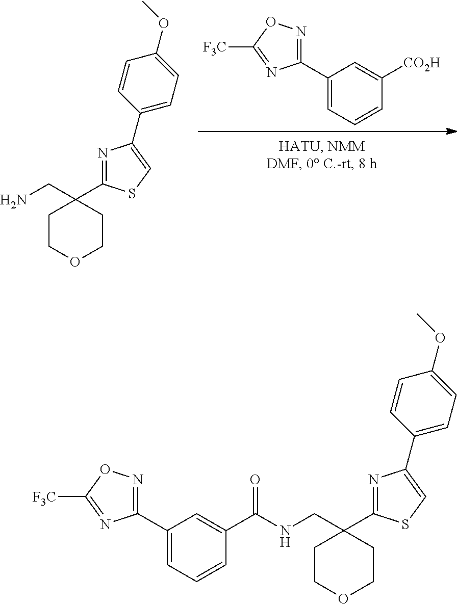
C1(C2=NOC([F3C])=N2)=CC=CC([CO2H])=C1.C1(C2(CN)CCOCC2)=NC(C2=CC=C(OC)C=C2)=CS1.C1(C2=NOC([F3C])=N2)=CC=CC(C(NCC2(C3=NC(C4=CC=C(OC)C=C4)=CS3)CCOCC2)=O)=C1
